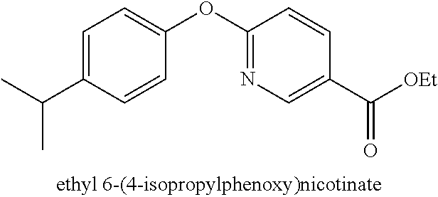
C1=C(C(C)C)C=CC(OC2=NC=C(C([OEt])=O)C=C2)=C1
